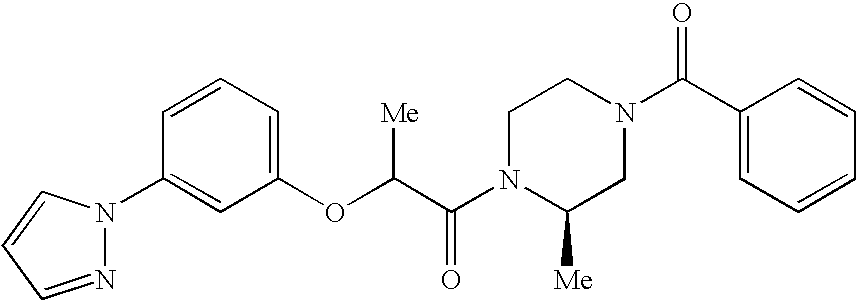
C1(N2N=CC=C2)=CC(OC(C(N2C([Me])CN(C(C3=CC=CC=C3)=O)CC2)=O)[Me])=CC=C1
